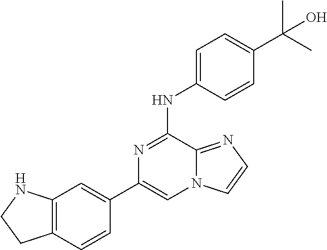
C1(C2=CC3=C(C=C2)CCN3)=CN2C(=NC=C2)C(NC2=CC=C(C(C)(C)O)C=C2)=N1
